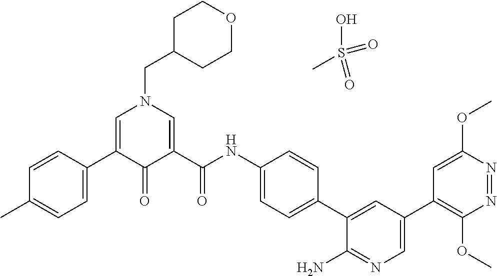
C1=CC(C2=CN(CC3CCOCC3)C=C(C(=O)NC3=CC=C(C4=CC(C5=C(OC)N=NC(OC)=C5)=CN=C4N)C=C3)C2=O)=CC=C1C.OS(=O)(=O)C
